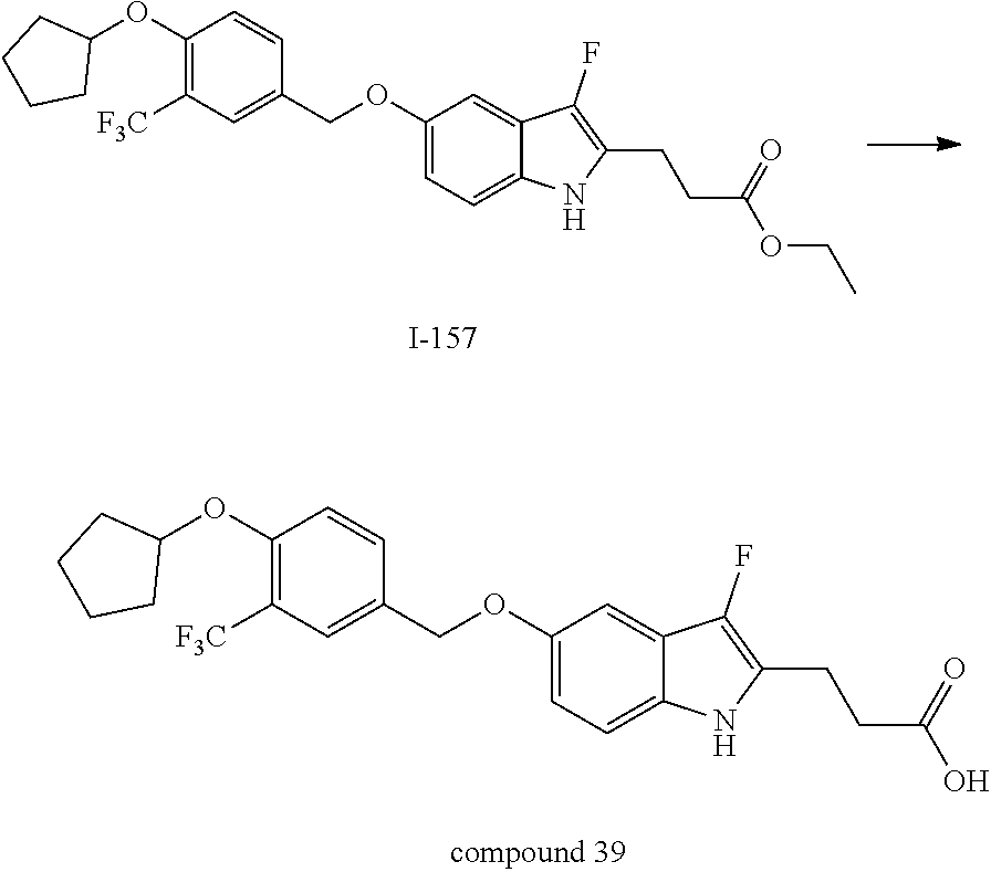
C1(OC2CCCC2)=C([F3C])C=C(COC2=CC=C3C(=C2)C(F)=C(CCC(O)=O)N3)C=C1.C1(OC2CCCC2)=C([F3C])C=C(COC2=CC=C3C(=C2)C(F)=C(CCC(=O)OCC)N3)C=C1
